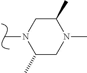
N1(C)C(C)CN(C)C(C)C1
